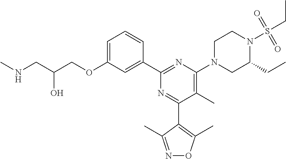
C1=C(OCC(CNC)O)C=C(C2=NC(N3CC(CC)N(S(CC)(=O)=O)CC3)=C(C)C(C3=C(C)ON=C3C)=N2)C=C1
